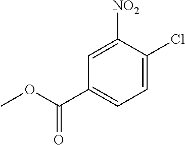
C1(C(=O)OC)=CC=C(Cl)C([NO2])=C1
